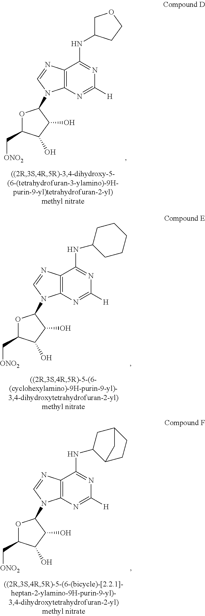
C1C(NC2=NC([H])=NC3=C2N=CN3C2OC(C[ONO2])C(O)C2O)CCO1.C1(NC2=NC([H])=NC3=C2N=CN3C2OC(C[ONO2])C(O)C2O)CCCCC1.N(C1=NC([H])=NC2=C1N=CN2C1OC(C[ONO2])C(O)C1O)C1C2CCC(C1)C2
